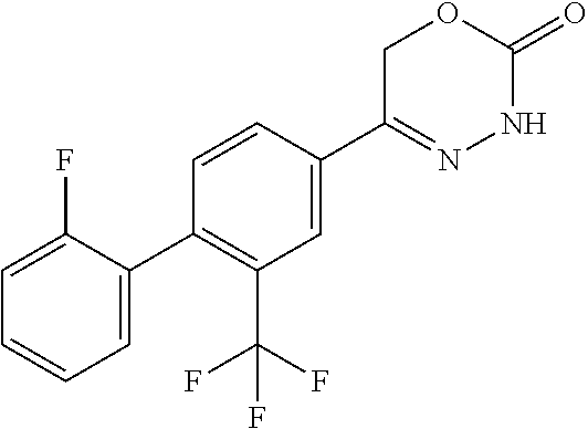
C1=CC(C2=NNC(=O)OC2)=CC(C(F)(F)F)=C1C1=CC=CC=C1F
